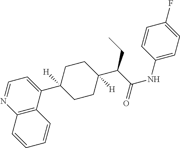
C12=C(C(C3([H])CCC(C(C(NC4=CC=C(F)C=C4)=O)CC)([H])CC3)=CC=N1)C=CC=C2
